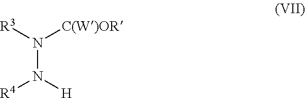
N(N([H])[R4])([R3])[C(W)OR]
